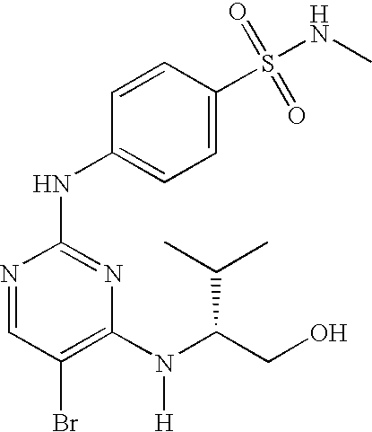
N1=CC(Br)=C(N(C(CO)C(C)C)[H])N=C1NC1=CC=C(S(=O)(=O)NC)C=C1
